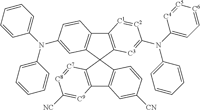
C12=C(C3(C4=C1C=C([CN])C=C4)C1=C(C4=C3C=C(N(C3=CC=CC=C3)C3=CC=CC=C3)C=C4)[C1]=[C2]C(N(C3=CC=CC=C3)C3=CC=[C6][C5]=[C4]3)=[C3]1)[C7]=[C8]C([NC])=[C9]2
